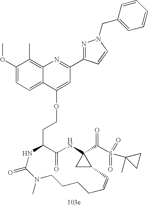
C1(=O)C(CCOC2=CC(C3=NN(CC4=CC=CC=C4)C=C3)=NC3=C(C)C(OC)=CC=C32)NC(=O)N(C)CCCCC=CC2CC2(C(=O)S(C2(C)CC2)(=O)=O)N1
